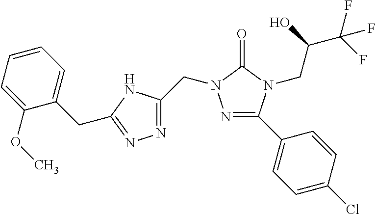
N1=C(C2=CC=C(Cl)C=C2)N(CC(O)C(F)(F)F)C(=O)N1CC1=NN=C(CC2=CC=CC=C2OC)N1
